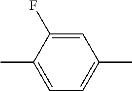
C1=C(F)C(C)=CC=C1C
